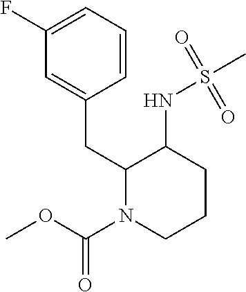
C1=C(CC2N(C(OC)=O)CCCC2NS(C)(=O)=O)C=CC=C1F
